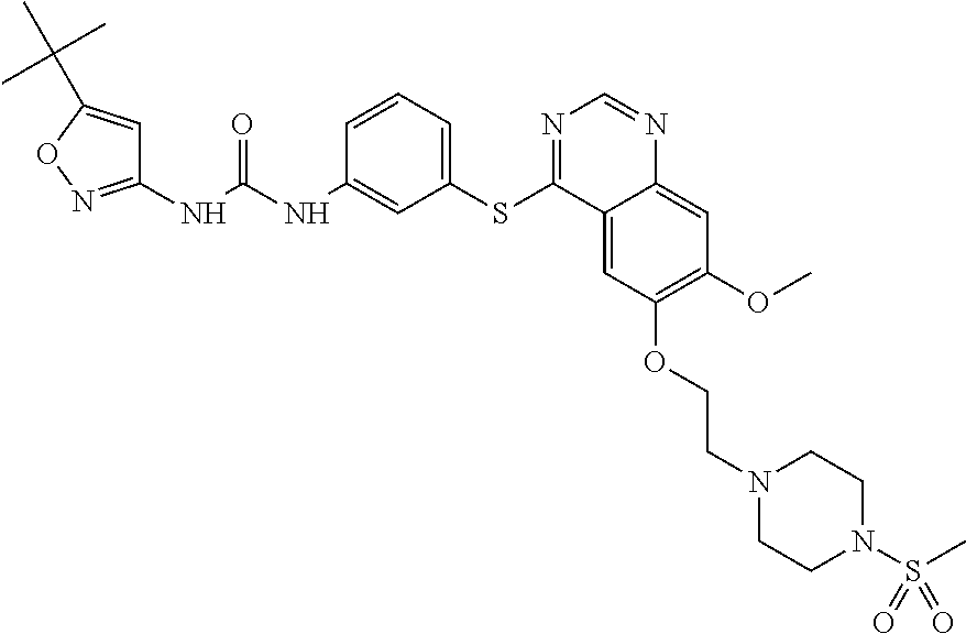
C1(NC(NC2=CC(SC3=NC=NC4=CC(OC)=C(OCCN5CCN(S(C)(=O)=O)CC5)C=C34)=CC=C2)=O)=NOC(C(C)(C)C)=C1
